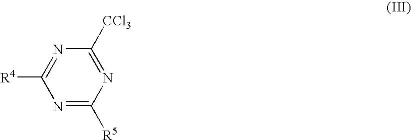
N1=C([R5])N=C([CCl3])N=C1[R4]
